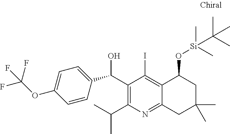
C1(C(O)C2=CC=C(OC(F)(F)F)C=C2)=C(C(C)C)N=C2C(=C1I)C(O[Si](C)(C)C(C)(C)C)CC(C)(C)C2
